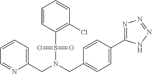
C1=CC=C(CN(CC2=CC=C(C3=NN=NN3)C=C2)S(=O)(=O)C2=C(Cl)C=CC=C2)N=C1
